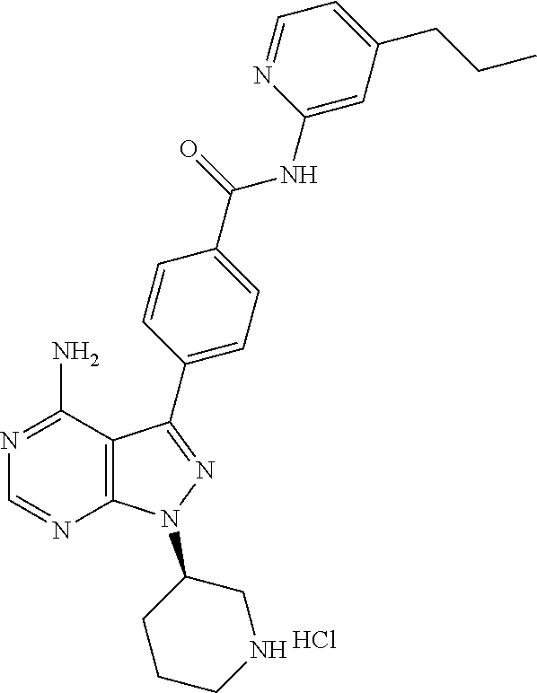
C12=C(C(N)=NC=N1)C(C1=CC=C(C(=O)NC3=CC(CCC)=CC=N3)C=C1)=NN2C1CCCNC1.Cl
